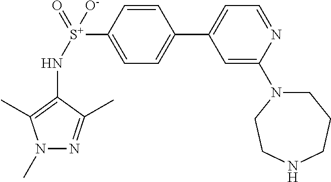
N1(C)N=C(C)C(N[S+](=O)(C2=CC=C(C3=CC=NC(N4CCCNCC4)=C3)C=C2)[O-])=C1C
